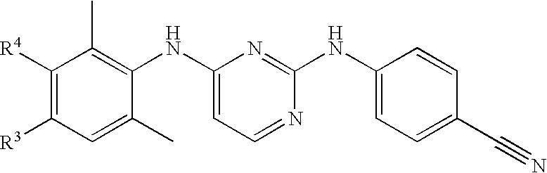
C1([R4])=C([R3])C=C(C)C(NC2=CC=NC(NC3=CC=C(C#N)C=C3)=N2)=C1C
